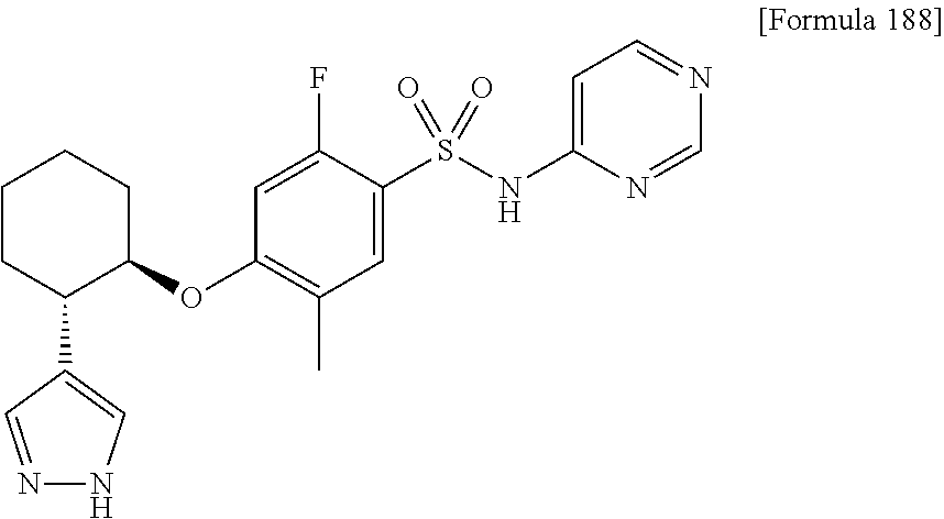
C1CC(C2=CNN=C2)C(OC2=C(C)C=C(S(NC3=CC=NC=N3)(=O)=O)C(F)=C2)CC1
